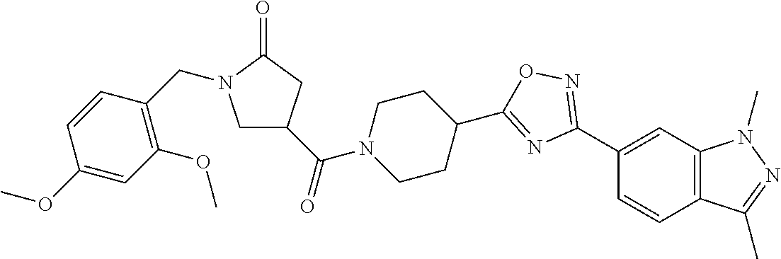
C1(C2=NOC(C3CCN(C(C4CN(CC5=C(OC)C=C(OC)C=C5)C(=O)C4)=O)CC3)=N2)=CC2=C(C=C1)C(C)=NN2C
